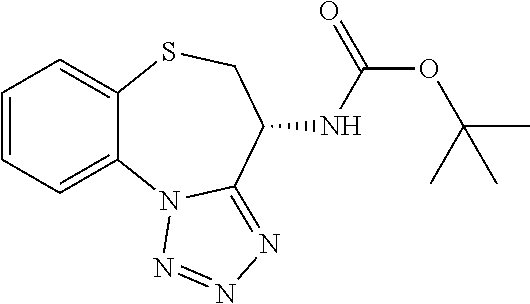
C1=CC=C2C(=C1)SCC(NC(OC(C)(C)C)=O)C1=NN=NN21
